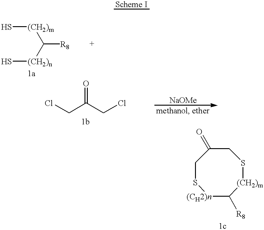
S[(CH2)m]C([(CH2)n]S)[R8].ClCC(CCl)=O.C1S[(CH2)n]C([R8])[(CH2)m]SCC1=O
